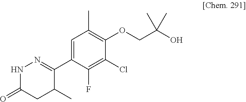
C1(C2=NNC(=O)CC2C)=CC(C)=C(OCC(C)(C)O)C(Cl)=C1F
